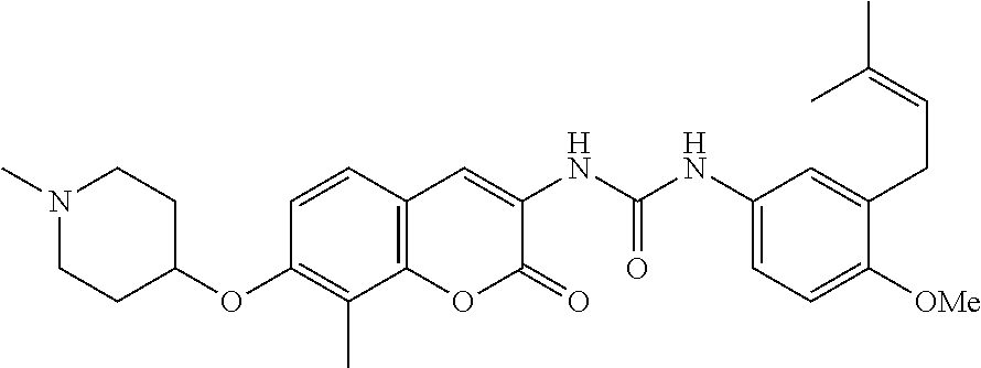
N1(C)CCC(OC2=C(C)C3=C(C=C2)C=C(NC(NC2=CC=C([OMe])C(CC=C(C)C)=C2)=O)C(=O)O3)CC1
